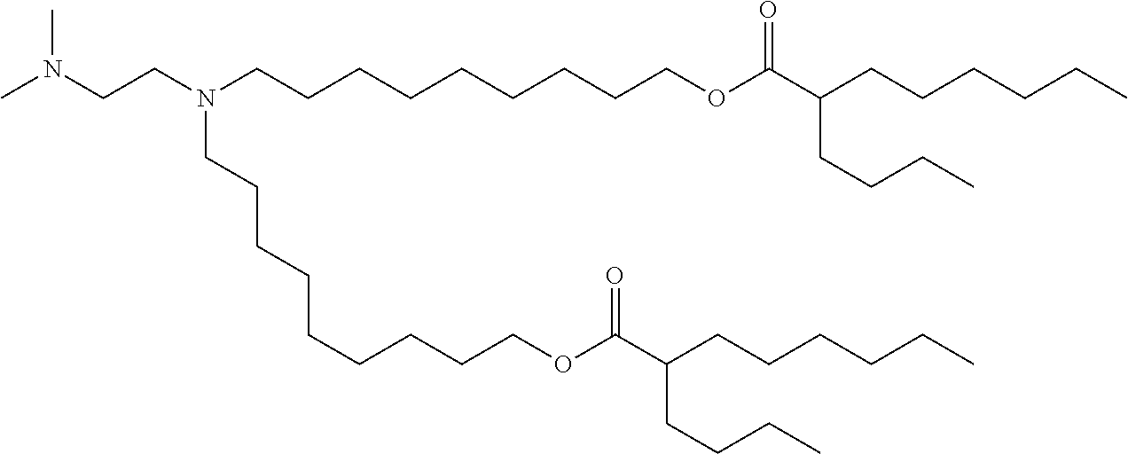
CN(CCN(CCCCCCCCCOC(C(CCCCCC)CCCC)=O)CCCCCCCCCOC(=O)C(CCCCCC)CCCC)C
